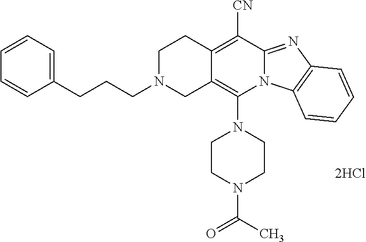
[2HCl].C12=C(N3CCN(C(C)=O)CC3)N3C(=NC4=C3C=CC=C4)C([CN])=C1CCN(CCCC1=CC=CC=C1)C2
